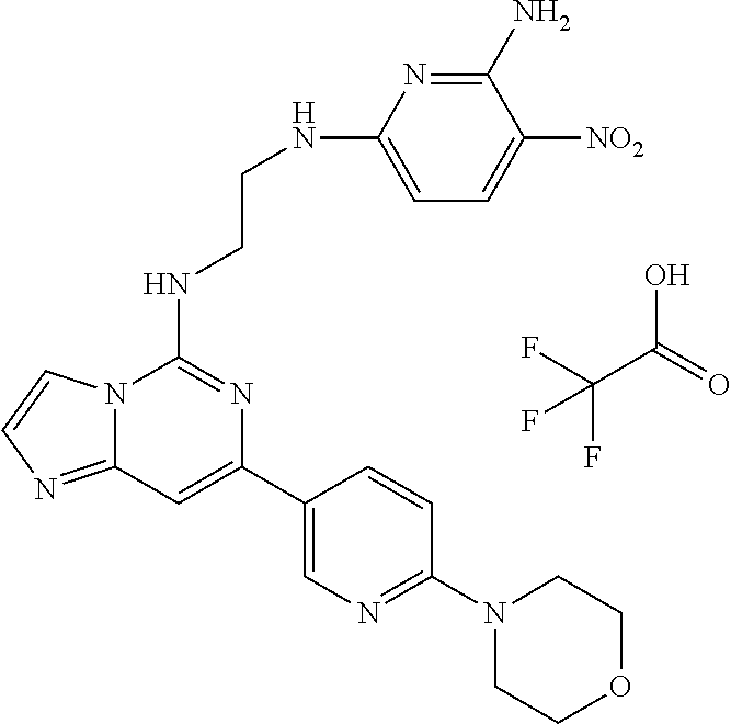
C12=NC=CN1C(NCCNC1=CC=C([NO2])C(N)=N1)=NC(C1=CN=C(N3CCOCC3)C=C1)=C2.C(C(=O)O)(F)(F)F
